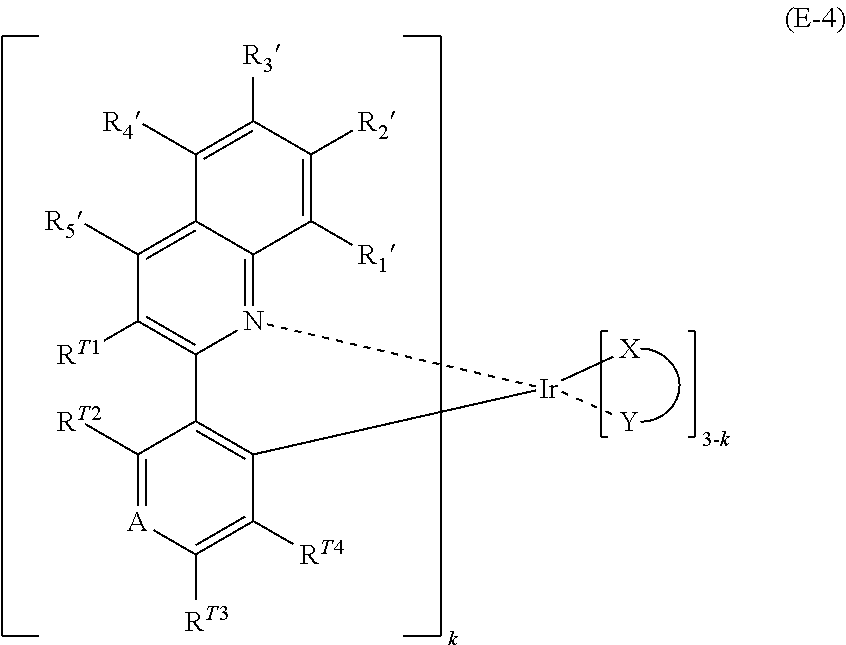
N12=C3C(=C([R5])C([RT1])=C1C1=C(C([RT4])=C([RT3])[A]=C1[RT2])[Ir]2([X])[Y])C([R4])=C([R3])C([R2])=C3[R1]
